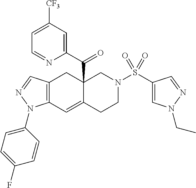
C12=C(C=C3C(C(C4=CC([CF3])=CC=N4)=O)(C1)CN(S(C1=CN(CC)N=C1)(=O)=O)CC3)N(C1=CC=C(F)C=C1)N=C2
